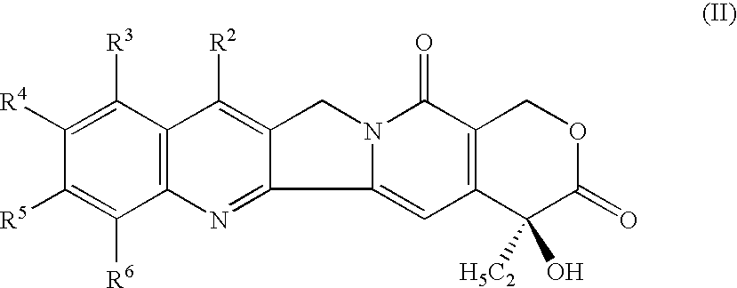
C12=C(C([R3])=C([R4])C([R5])=C1[R6])C([R2])=C1C(=N2)C2=CC3=C(C(=O)N2C1)COC(=O)C3(O)[H5C2]
